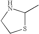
S1C(C)NCC1
